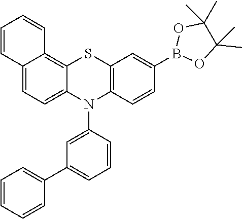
C1=C2C(=C3C(=C1)C=CC=C3)SC1=C(N2C2=CC(C3=CC=CC=C3)=CC=C2)C=CC(B2OC(C)(C)C(C)(C)O2)=C1
